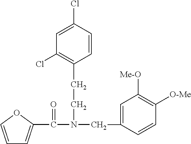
C1=COC(C(=O)N(CC2=CC([Me-O])=C([O-Me])C=C2)CCC2=C(Cl)C=C(Cl)C=C2)=C1
